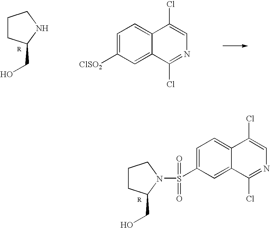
[R].C1CC(CO)NC1.[ClSO2]C1=CC=C2C(=C1)C(Cl)=NC=C2Cl.S(C1=CC=C2C(=C1)C(Cl)=NC=C2Cl)(=O)(=O)N1C(CO)CCC1.[R]
